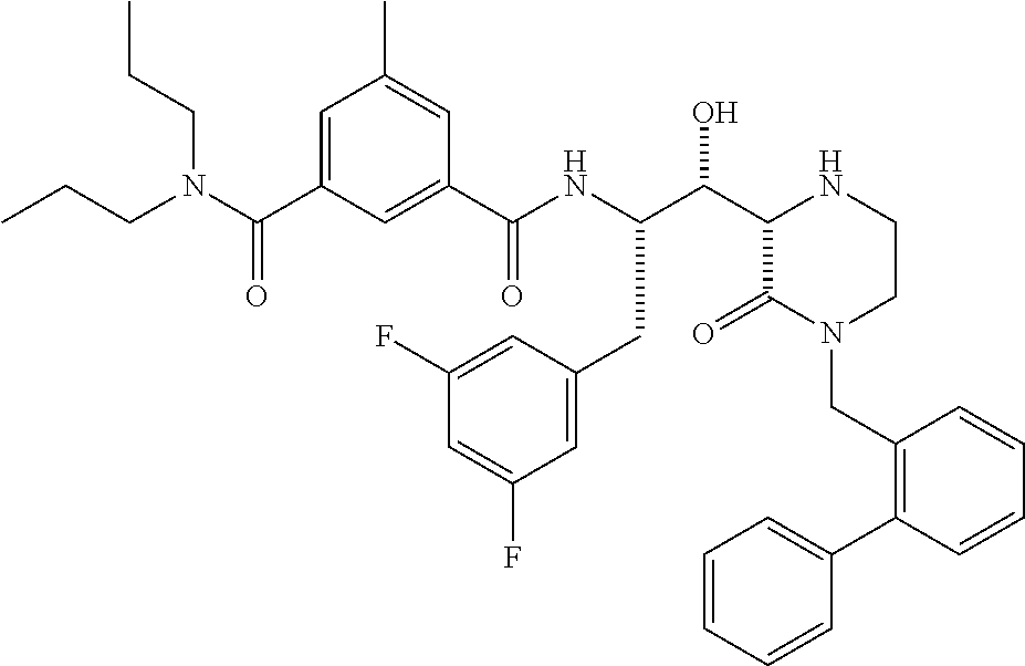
C(C1C(=O)N(CC2=C(C3=CC=CC=C3)C=CC=C2)CCN1)(O)C(NC(C1=CC(C(N(CCC)CCC)=O)=CC(C)=C1)=O)CC1=CC(F)=CC(F)=C1
